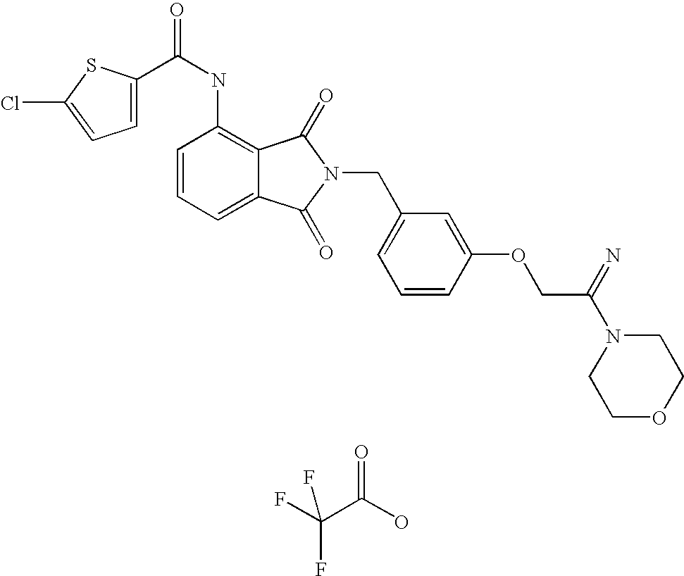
C1(NC(=O)C2=CC=C(Cl)S2)=C2C(=CC=C1)C(=O)N(CC1=CC=CC(OCC(N3CCOCC3)=N)=C1)C2=O.O=C(O)C(F)(F)F
